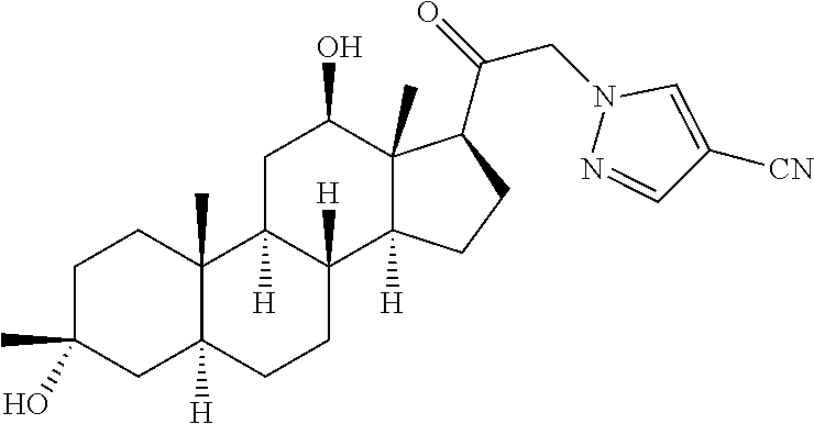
C1C(C)(O)CC2([H])C(C)(C1)C1([H])C([H])(CC2)C2([H])C(C)(C(O)C1)C(C(=O)CN1N=CC([CN])=C1)CC2
